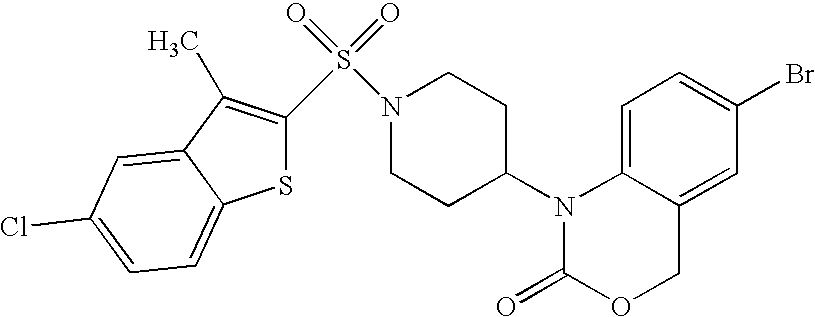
C1=C2C(=CC(Br)=C1)COC(=O)N2C1CCN(S(=O)(=O)C2=C(C)C3=CC(Cl)=CC=C3S2)CC1
